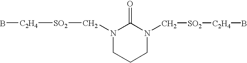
N1(C[SO2][C2H4]B)CCCN(C[SO2][C2H4]B)C1=O
